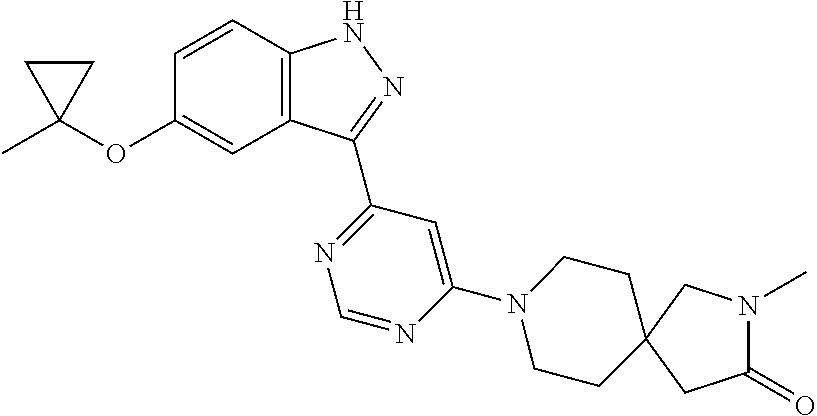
C1C(C)(OC2=CC3=C(C=C2)NN=C3C2=NC=NC(N3CCC4(CC3)CN(C)C(=O)C4)=C2)C1
